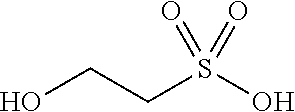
OCCS(O)(=O)=O
